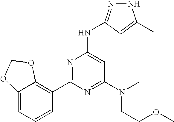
N1N=C(NC2=CC(N(CCOC)C)=NC(C3=C4C(=CC=C3)OCO4)=N2)C=C1C
